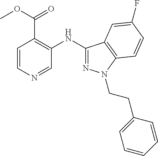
C1=CN=CC(NC2=NN(CCC3=CC=CC=C3)C3=C2C=C(F)C=C3)=C1C(OC)=O
